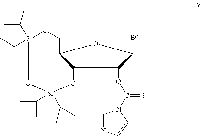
C12O[Si](C(C)C)(C(C)C)O[Si](C(C)C)(C(C)C)OCC1OC([Bp])C2OC(=S)N1C=NC=C1
